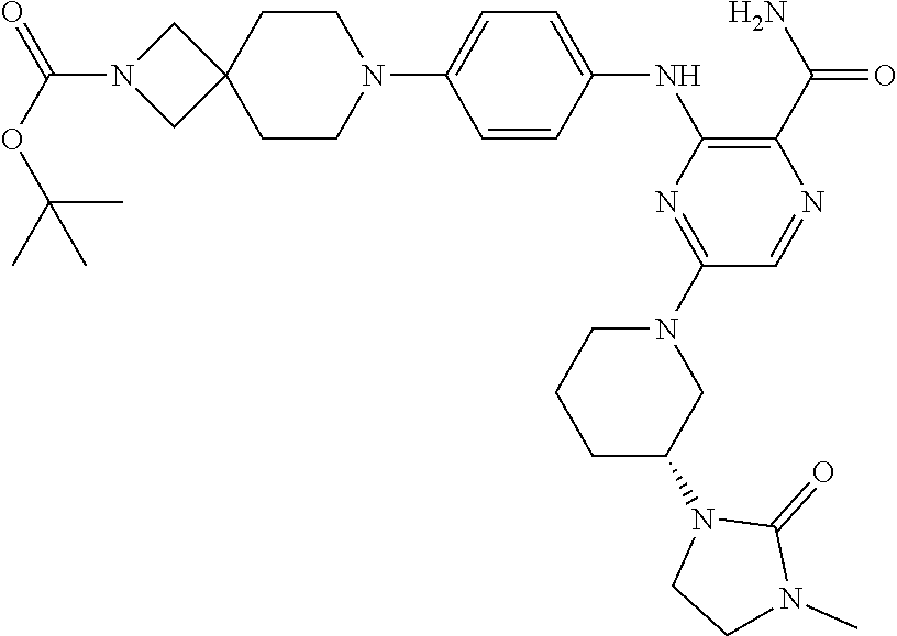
C(N1CC2(C1)CCN(C1=CC=C(NC3=C(C(N)=O)N=CC(N4CCCC(N5CCN(C)C5=O)C4)=N3)C=C1)CC2)(OC(C)(C)C)=O
